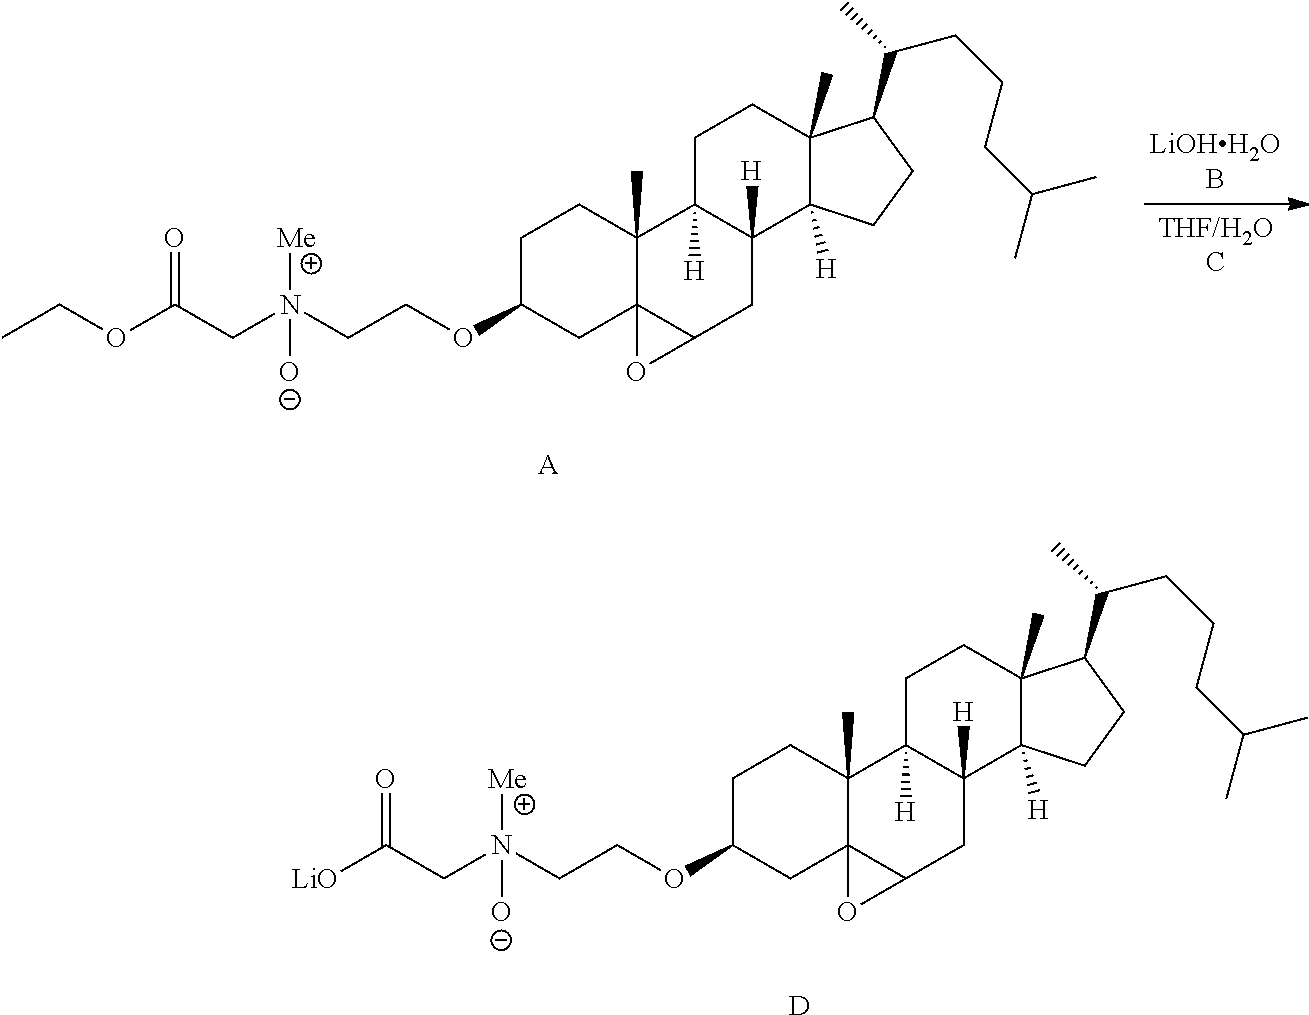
N(CCOC1CC23C(C)(CC1)C1([H])C([H])(CC2O3)C2([H])C(C)(CC1)C(C(C)CCCC(C)C)CC2)(CC(OCC)=O)([O-])[Me].[A].N(CCOC1CC23C(C)(CC1)C1([H])C([H])(CC2O3)C2([H])C(C)(CC1)C(C(C)CCCC(C)C)CC2)(CC([LiO])=O)([O-])[Me].[D]
